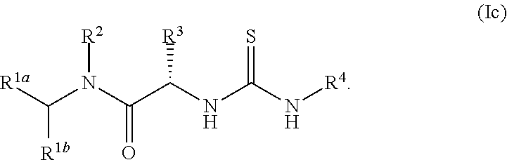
[R1a]C(N(C(C(NC(N[R4])=S)[R3])=O)[R2])[R1b]
